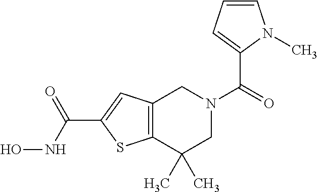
C12=C(C(C)(C)CN(C(=O)C3=CC=CN3C)C1)SC(C(NO)=O)=C2
